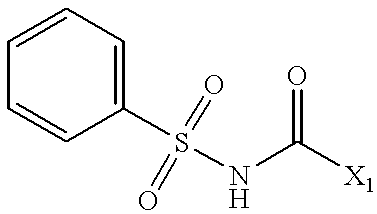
S(NC([X1])=O)(C1=CC=CC=C1)(=O)=O
